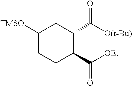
C1([TMSO])=CCC(C([OEt])=O)C(C([O(t-Bu)])=O)C1
